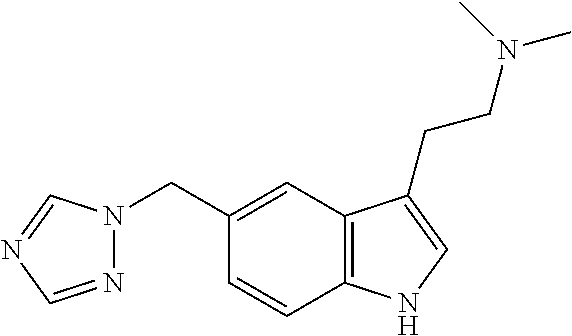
C1(CN2N=CN=C2)=CC2=C(C=C1)NC=C2CCN(C)C
